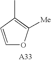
C1=CC(C)=C([Me])O1
